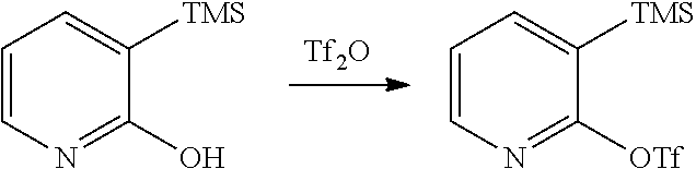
[Tf2O].C1=CN=C([OTf])C([TMS])=C1.C1=CN=C(O)C([TMS])=C1
